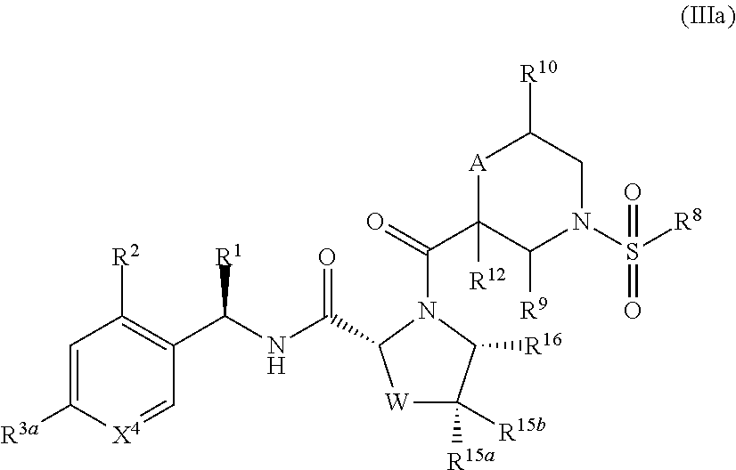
[A]1C(C(N2C(C(NC(C3=C([R2])C=C([R3a])[X4]=C3)[R1])=O)[W]C([R15a])([R15b])C2[R16])=O)([R12])C([R9])N(S([R8])(=O)=O)CC1[R10]
